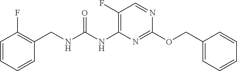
C1(F)=C(NC(NCC2=C(F)C=CC=C2)=O)N=C(OCC2=CC=CC=C2)N=C1
